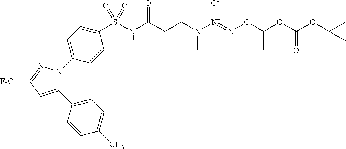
C1(C2=CC=C(C)C=C2)=CC([F3C])=NN1C1=CC=C(S(NC(CCN([N+](=NOC(OC(OC(C)(C)C)=O)C)[O-])C)=O)(=O)=O)C=C1
